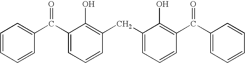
C1=CC=CC(C(C2=CC=CC(CC3=CC=CC(C(C4=CC=CC=C4)=O)=C3O)=C2O)=O)=C1
